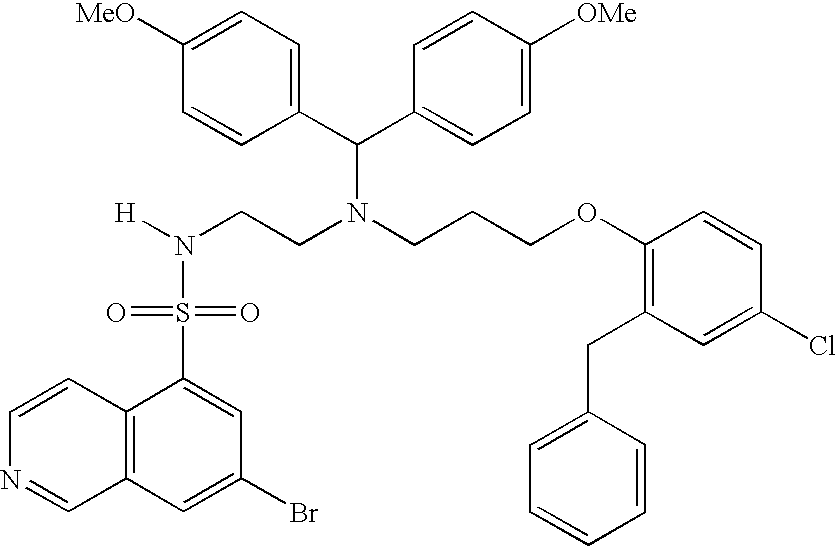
N(CCN(CCCOC1=C(CC2=CC=CC=C2)C=C(Cl)C=C1)C(C1=CC=C([OMe])C=C1)C1=CC=C([MeO])C=C1)([H])S(=O)(=O)C1=CC(Br)=CC2=C1C=CN=C2
